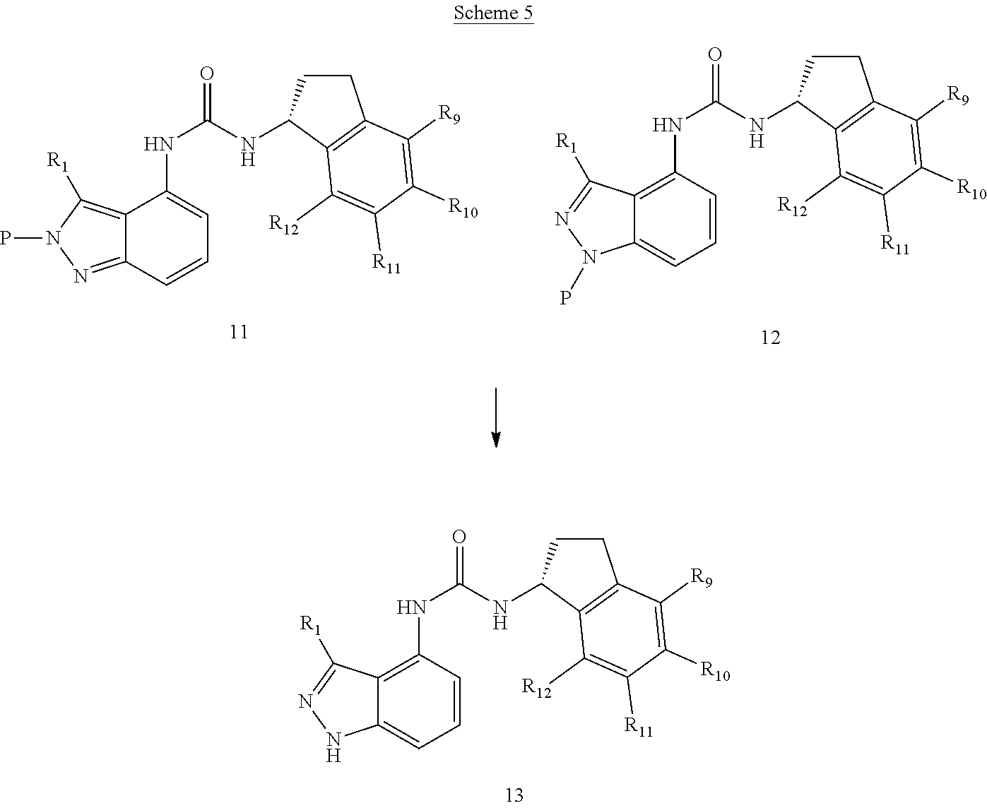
C12=C([R1])N(P)N=C1C=CC=C2NC(NC1C2=C(CC1)C([R9])=C([R10])C([R11])=C2[R12])=O.C12=C(NC(NC3C4=C(CC3)C([R9])=C([R10])C([R11])=C4[R12])=O)C=CC=C1N(P)N=C2[R1].C12=C(NC(NC3C4=C(CC3)C([R9])=C([R10])C([R11])=C4[R12])=O)C=CC=C1NN=C2[R1]
